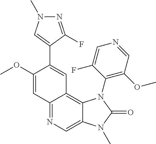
C1(OC)=CC2=NC=C3C(=C2C=C1C1=CN(C)N=C1F)N(C1=C(OC)C=NC=C1F)C(=O)N3C
